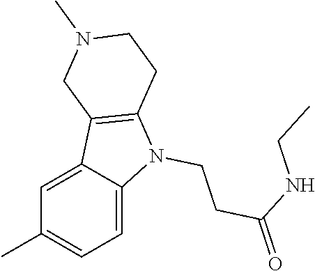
C1=C2C(=CC=C1C)N(CCC(NCC)=O)C1=C2CN(C)CC1
